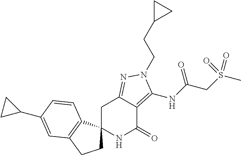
C1C2(C3=C(C1)C=C(C1CC1)C=C3)NC(=O)C1=C(NC(CS(C)(=O)=O)=O)N(CCC3CC3)N=C1C2
